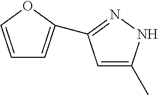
C1=C(C)NN=C1C1=CC=CO1
